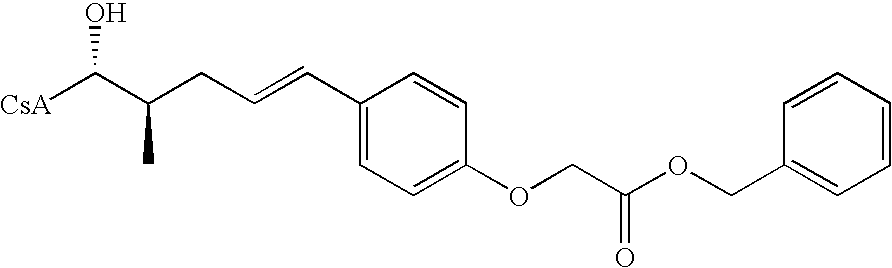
[CsA]C(C(CC=CC1=CC=C(OCC(OCC2=CC=CC=C2)=O)C=C1)C)O
